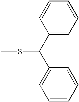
C1(C(C2=CC=CC=C2)SC)=CC=CC=C1
